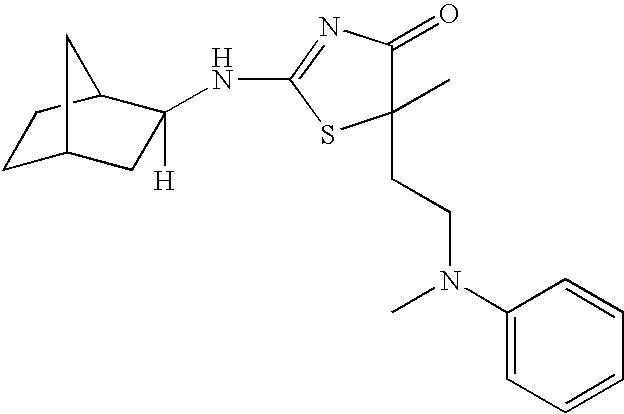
N(C1([H])CC2CCC1C2)C1=NC(=O)C(CCN(C2=CC=CC=C2)C)(C)S1
